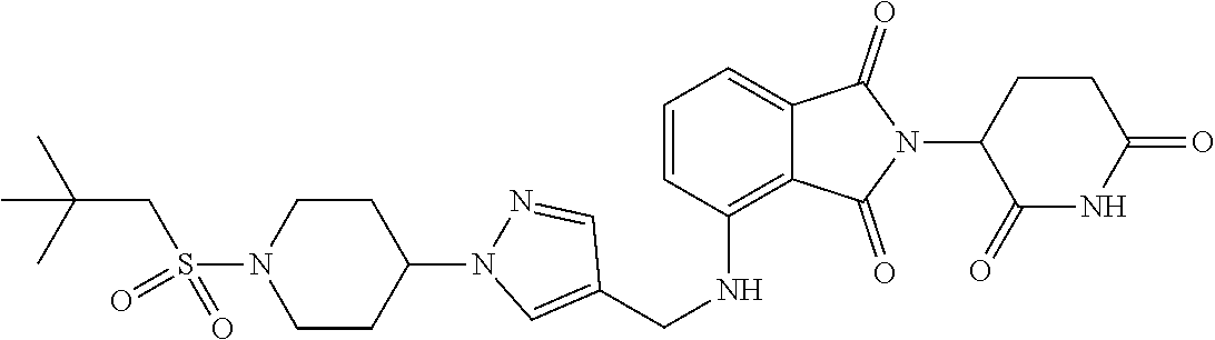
C1(=O)NC(=O)CCC1N1C(=O)C2=CC=CC(NCC3=CN(C4CCN(S(CC(C)(C)C)(=O)=O)CC4)N=C3)=C2C1=O
